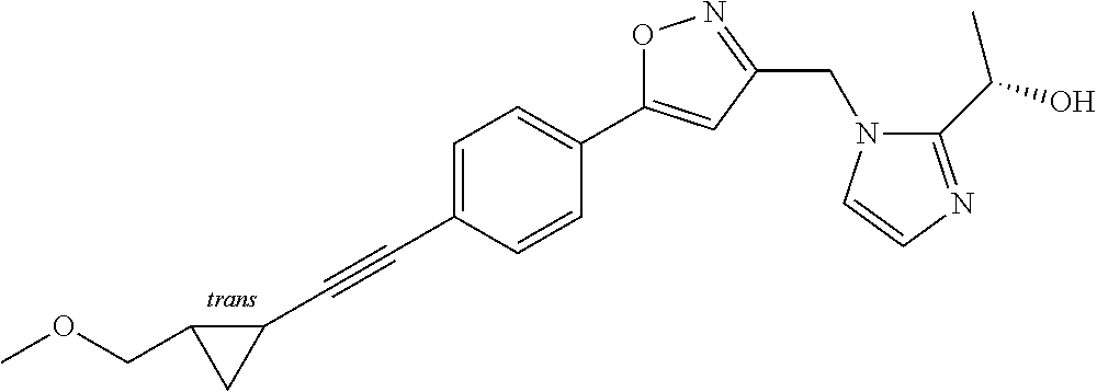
C1=C(C#CC2C(COC)C2)C=CC(C2=CC(CN3C(C(O)C)=NC=C3)=NO2)=C1
